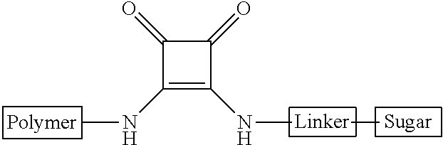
N(C)C1=C(NC)C(=O)C1=O
